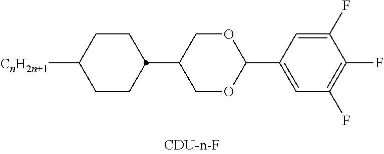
C1=C(C2OCC(C3CCC([CnH2n+1])CC3)CO2)C=C(F)C(F)=C1F
